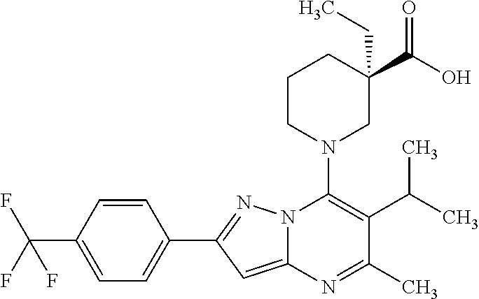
C1=CC(C(F)(F)F)=CC=C1C1=NN2C(=C1)N=C(C)C(C(C)C)=C2N1CC(C(O)=O)(CC)CCC1
